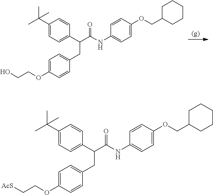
C1(C(C)(C)C)=CC=C(C(C(NC2=CC=C(OCC3CCCCC3)C=C2)=O)CC2=CC=C(OCCO)C=C2)C=C1.C1(C(C)(C)C)=CC=C(C(C(NC2=CC=C(OCC3CCCCC3)C=C2)=O)CC2=CC=C(OCC[AcS])C=C2)C=C1
